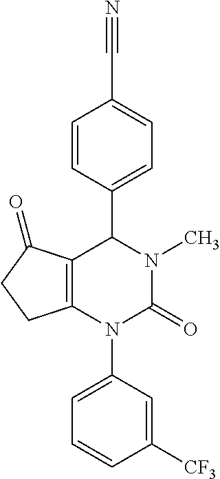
C12=C(N(C3=CC=CC([CF3])=C3)C(=O)N(C)C1C1=CC=C(C#N)C=C1)CCC2=O
